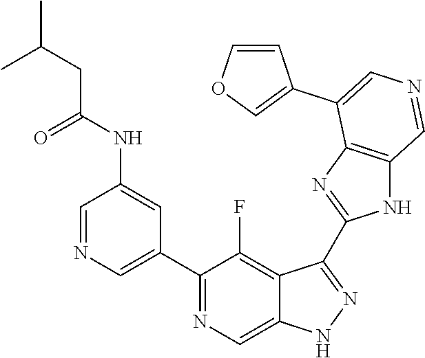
C1(C2=CN=CC(NC(CC(C)C)=O)=C2)=NC=C2C(=C1F)C(C1=NC3=C(N1)C=NC=C3C1=COC=C1)=NN2
